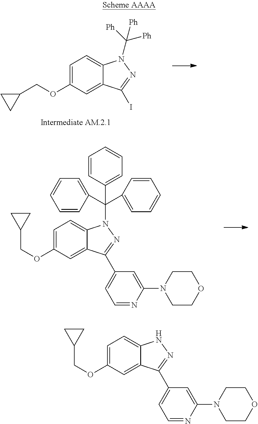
C1(COC2=CC=C3C(=C2)C(I)=NN3C([Ph])([Ph])[Ph])CC1.C(OC1=CC=C2C(=C1)C(C1=CC=NC(N3CCOCC3)=C1)=NN2C(C1=CC=CC=C1)(C1=CC=CC=C1)C1=CC=CC=C1)C1CC1.C(OC1=CC=C2C(=C1)C(C1=CC=NC(N3CCOCC3)=C1)=NN2)C1CC1
